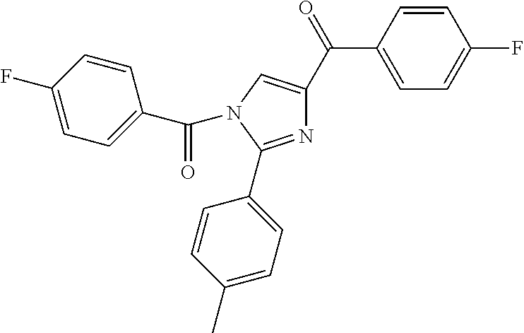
C1(C(=O)C2=CN(C(C3=CC=C(F)C=C3)=O)C(C3=CC=C(C)C=C3)=N2)=CC=C(F)C=C1
